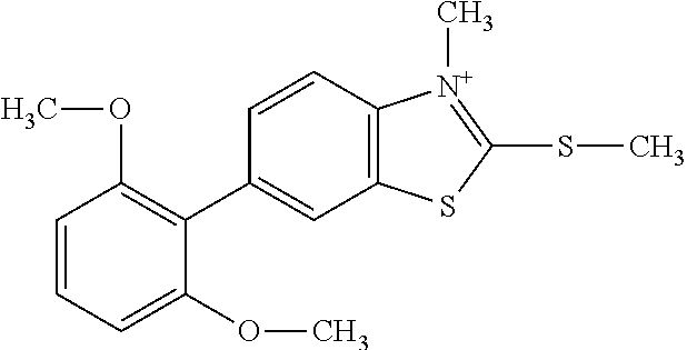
C1=CC2=C(C=C1C1=C(OC)C=CC=C1OC)SC(SC)=[N+]2C
